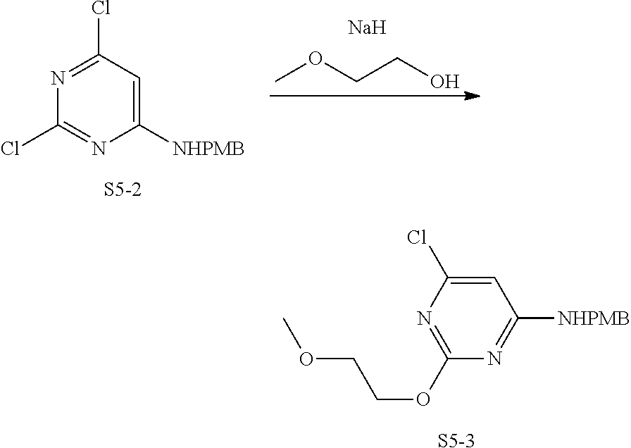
N1=C(Cl)C=C([NHPMB])N=C1Cl.[S5-2].COCCO.[Na].C1=C(Cl)N=C(OCCOC)N=C1[NHPMB].[S5-3]
